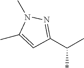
N1(C)C(C)=CC(C(C)*)=N1
